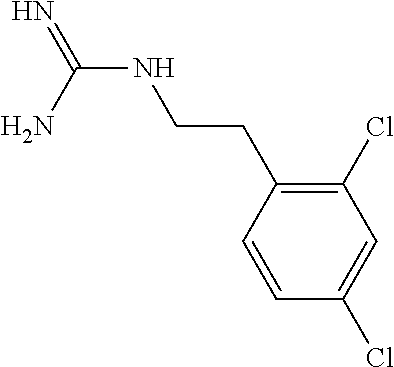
N(C(N)=N)CCC1=C(Cl)C=C(Cl)C=C1
